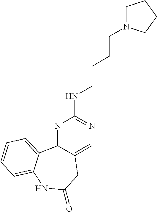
N1=C2C(=CN=C1NCCCCN1CCCC1)CC(=O)NC1=CC=CC=C21
